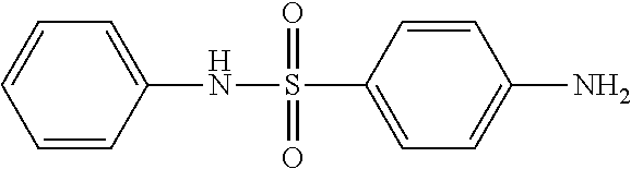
S(C1=CC=C(N)C=C1)(NC1=CC=CC=C1)(=O)=O
